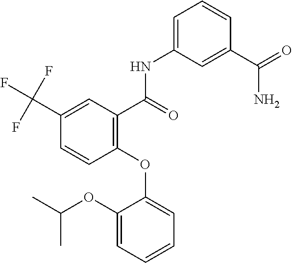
C1(OC(C)C)=CC=CC=C1OC1=C(C(NC2=CC=CC(C(N)=O)=C2)=O)C=C(C(F)(F)F)C=C1
